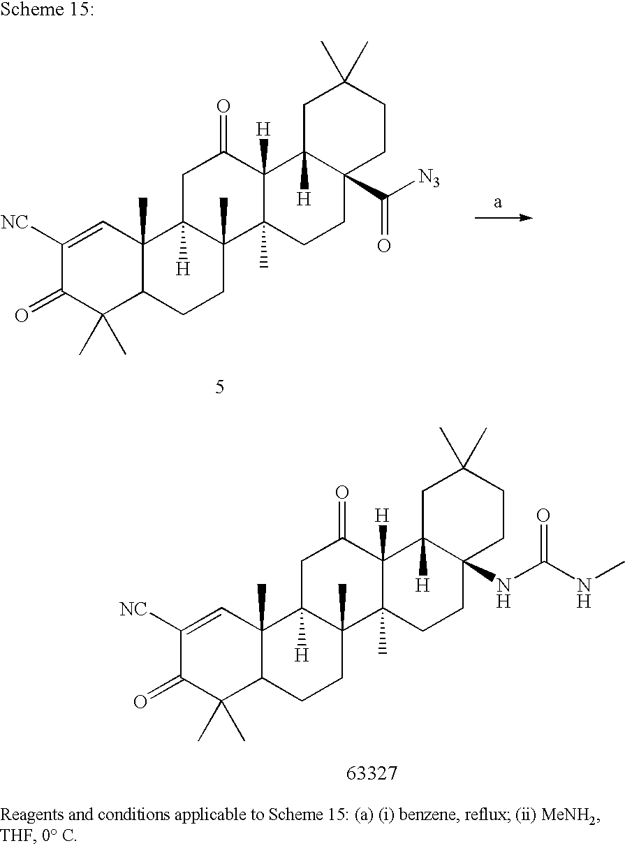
C1([NC])=CC2(C)C(C(C)(C)C1=O)CCC1(C)C2([H])CC(=O)C2([H])C1(C)CCC1(NC(NC)=O)C2([H])CC(C)(C)CC1.C1([NC])=CC2(C)C(C(C)(C)C1=O)CCC1(C)C2([H])CC(=O)C2([H])C1(C)CCC1(C([N3])=O)C2([H])CC(C)(C)CC1
